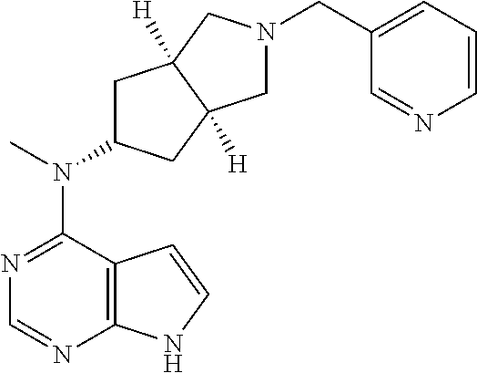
N1=C(N(C)C2CC3([H])C([H])(C2)CN(CC2=CC=CN=C2)C3)C2=C(N=C1)NC=C2
